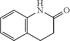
C1=CC2=C(C=C1)CCC(=O)N2
